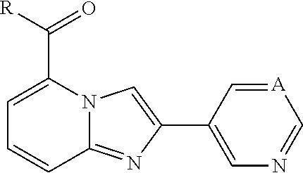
C1=C(C([R])=O)N2C(=NC(C3=CN=C[A]=C3)=C2)C=C1
